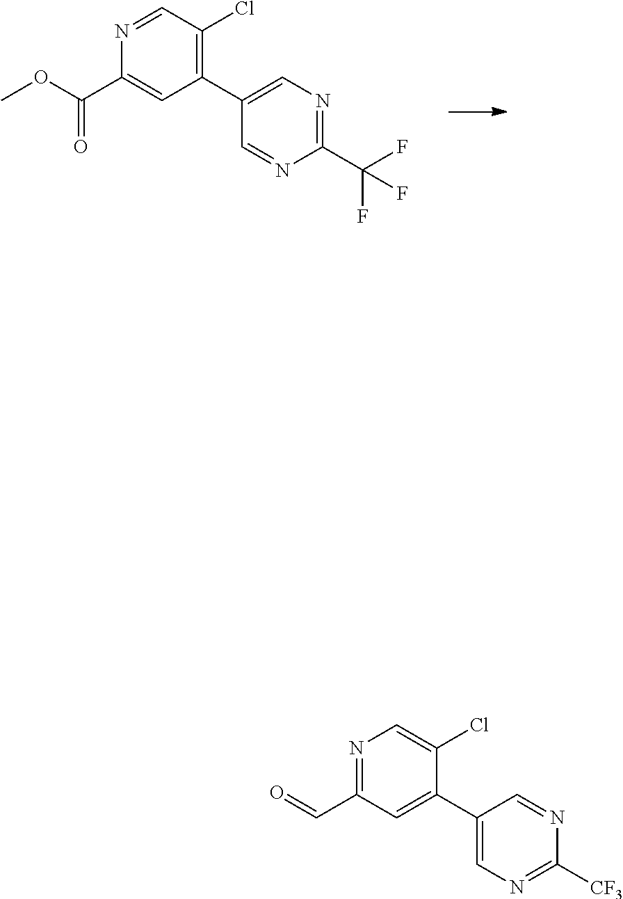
C1(C2=C(Cl)C=NC(C(OC)=O)=C2)=CN=C(C(F)(F)F)N=C1.C1(C2=CC(C=O)=NC=C2Cl)=CN=C([CF3])N=C1
